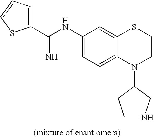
C(NC1=CC=C2C(=C1)SCCN2C1CNCC1)(=N)C1=CC=CS1
